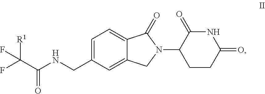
[R1]C(C(NCC1=CC=C2C(=C1)CN(C1CCC(=O)NC1=O)C2=O)=O)(F)F
